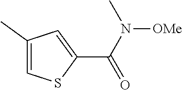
C1(C(=O)N([OMe])C)=CC(C)=CS1
